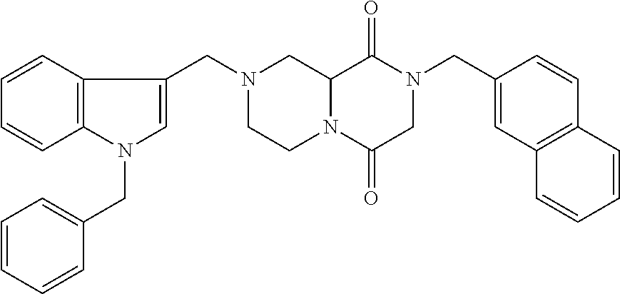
C12N(C(=O)CN(CC3=CC4=C(C=C3)C=CC=C4)C1=O)CCN(CC1=CN(CC3=CC=CC=C3)C3=C1C=CC=C3)C2
